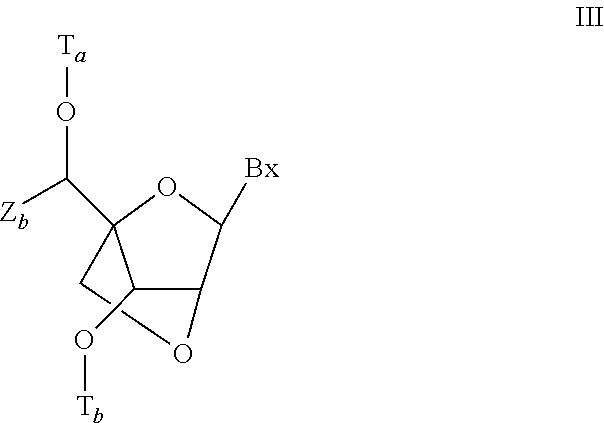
C12C([Bx])OC(C([Zb])O[Ta])(CO1)C2O[Tb]
